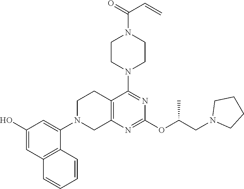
C12=C(N=C(OC(CN3CCCC3)C)N=C1N1CCN(C(=O)C=C)CC1)CN(C1=CC(O)=CC3=C1C=CC=C3)CC2
